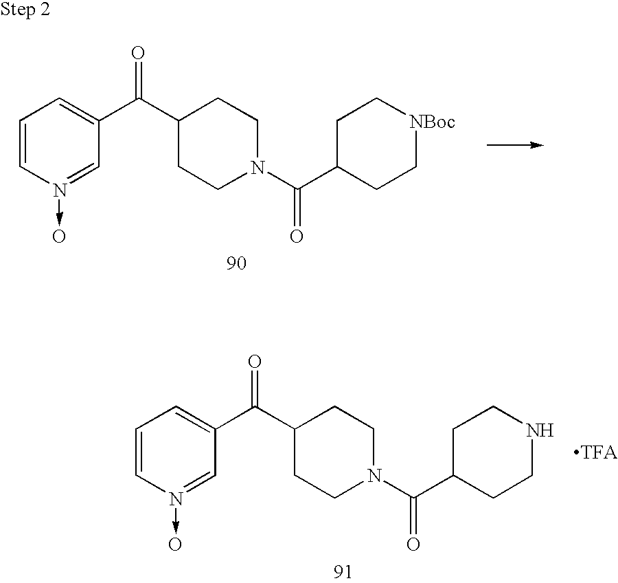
C1=CN(->O)=CC(C(C2CCN(C(C3CC[NBoc]CC3)=O)CC2)=O)=C1.C1=CN(->O)=CC(C(C2CCN(C(C3CCNCC3)=O)CC2)=O)=C1
